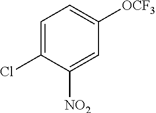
C1=C(Cl)C([NO2])=CC([OCF3])=C1
